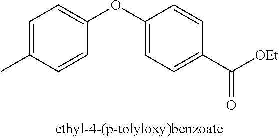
C1=C(C)C=CC(OC2=CC=C(C([OEt])=O)C=C2)=C1
